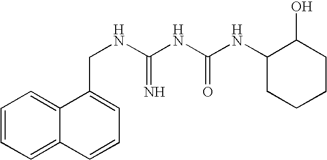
C1=CC=C2C(=C1)C(CNC(NC(NC1CCCCC1O)=O)=N)=CC=C2
